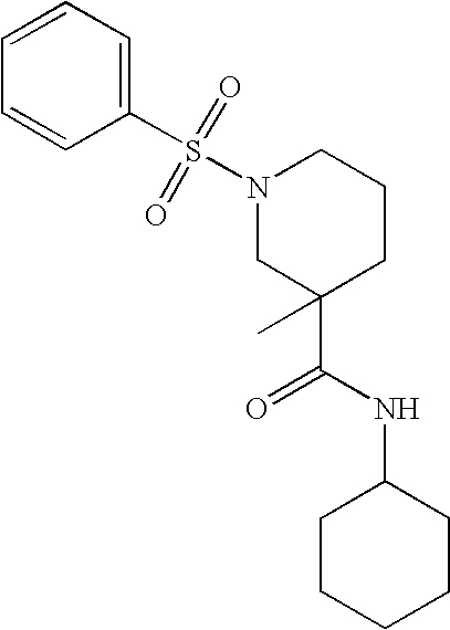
C1(S(=O)(=O)N2CC(C(NC3CCCCC3)=O)(C)CCC2)=CC=CC=C1
